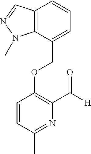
C(OC1=C(C([H])=O)N=C(C)C=C1)C1=CC=CC2=C1N(C)N=C2
